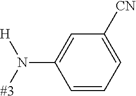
[#3]N(C1=CC([CN])=CC=C1)[H]
